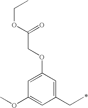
C1(CC)=CC(OCC(OCC)=O)=CC(OC)=C1
